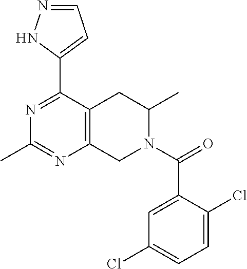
N1=C(C2=CC=NN2)C2=C(N=C1C)CN(C(=O)C1=CC(Cl)=CC=C1Cl)C(C)C2
